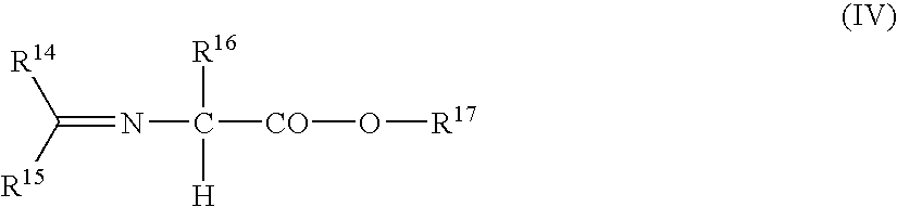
[R14]C([R15])=NC([CO]O[R17])([R16])[H]
